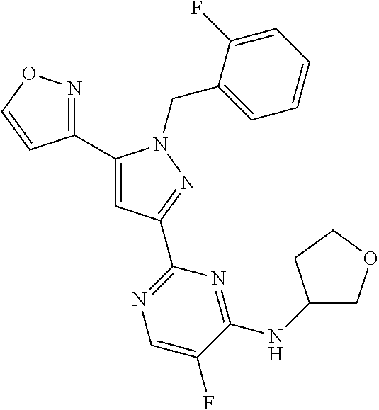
C1(C2=NOC=C2)=CC(C2=NC=C(F)C(NC3COCC3)=N2)=NN1CC1=CC=CC=C1F
